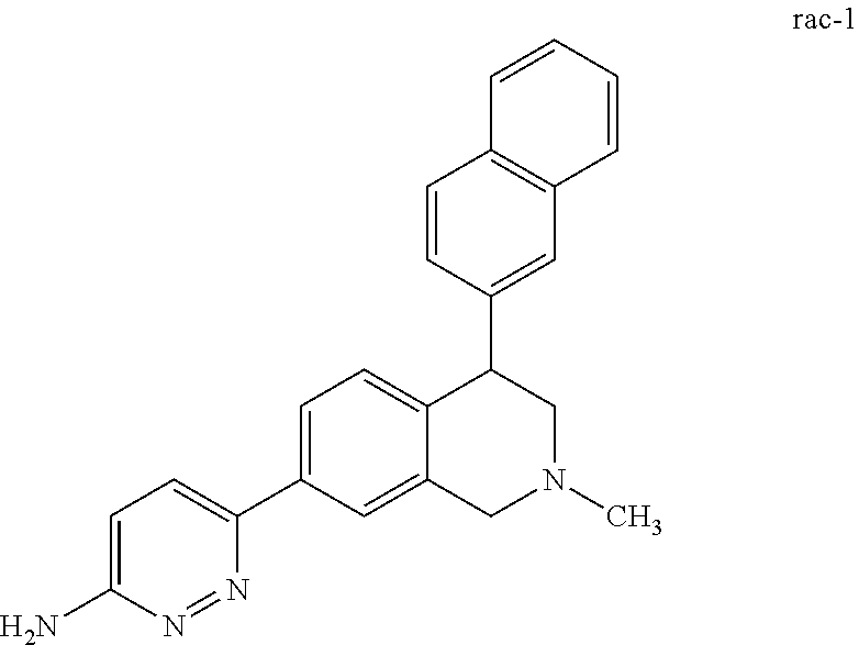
C1=C(C2=CC=C(N)N=N2)C=C2C(=C1)C(C1=CC3=C(C=C1)C=CC=C3)CN(C)C2
